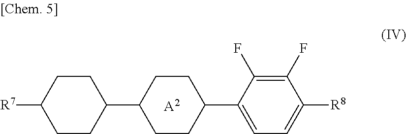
C1(C2CCC([R7])CC2)CCC(C2=CC=C([R8])C(F)=C2F)CC1.[A2]
